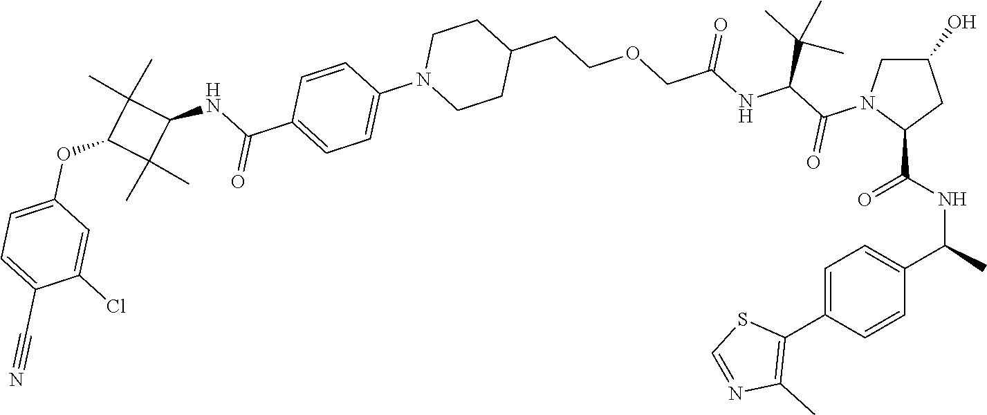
C1=C(C2=C(C)N=CS2)C=CC(C(NC(=O)C2CC(O)CN2C(=O)C(C(C)(C)C)NC(COCCC2CCN(C3=CC=C(C(=O)NC4C(C)(C)C(OC5=CC=C(C#N)C(Cl)=C5)C4(C)C)C=C3)CC2)=O)C)=C1
